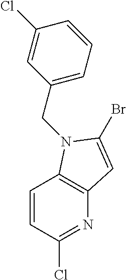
C1=CC(Cl)=NC2=C1N(CC1=CC=CC(Cl)=C1)C(Br)=C2
